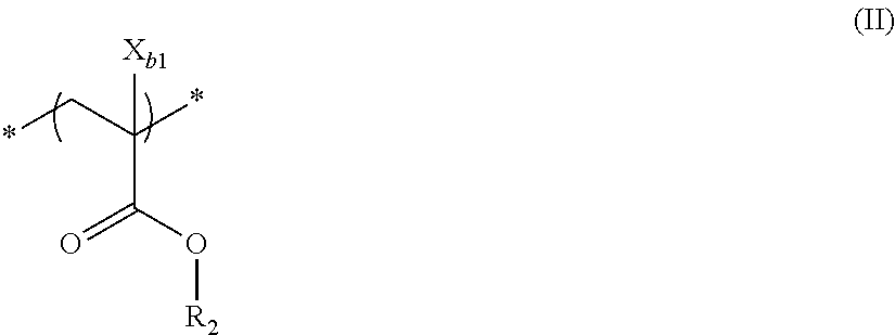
[Xb1]C(*)(C*)C(O[R2])=O
